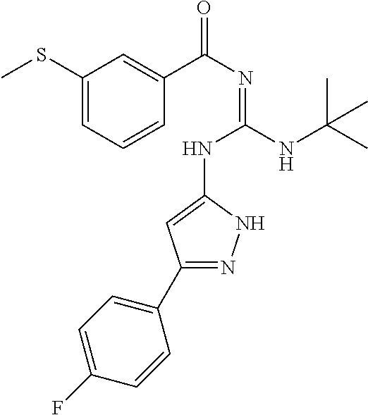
C1(SC)=CC=CC(C(N=C(NC2=CC(C3=CC=C(F)C=C3)=NN2)NC(C)(C)C)=O)=C1
